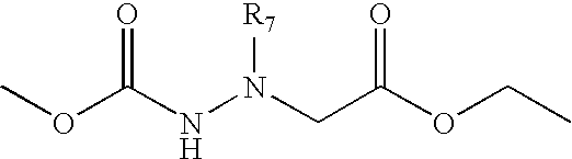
C(NN(CC(OCC)=O)[R7])(OC)=O
